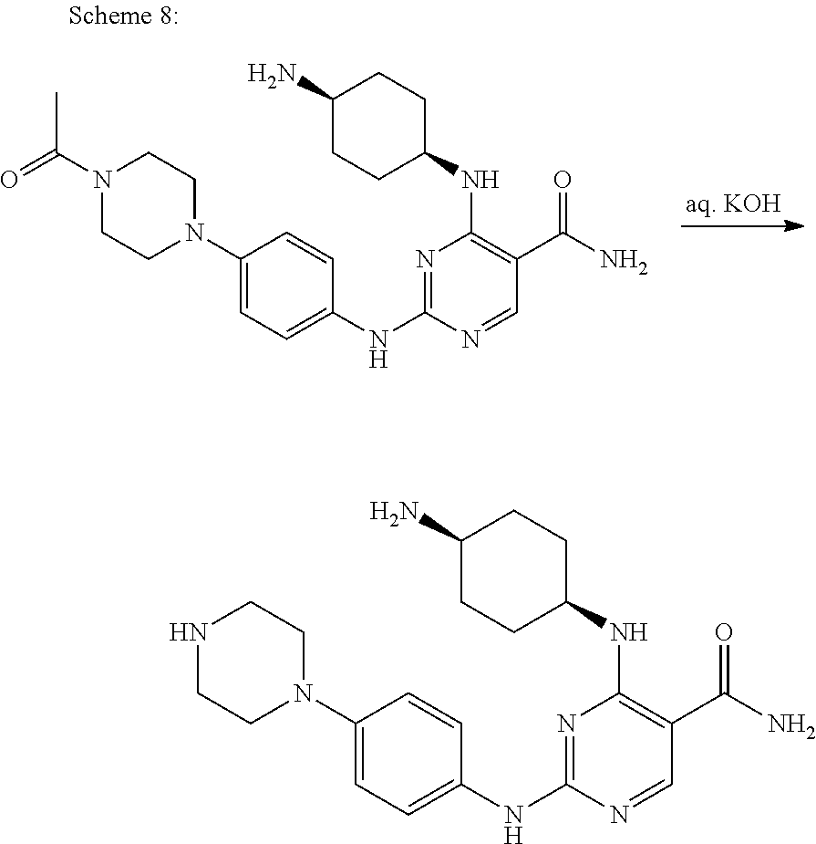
N1=C(NC2=CC=C(N3CCNCC3)C=C2)N=CC(C(N)=O)=C1NC1CCC(N)CC1.N1=C(NC2=CC=C(N3CCN(C(C)=O)CC3)C=C2)N=CC(C(N)=O)=C1NC1CCC(N)CC1
